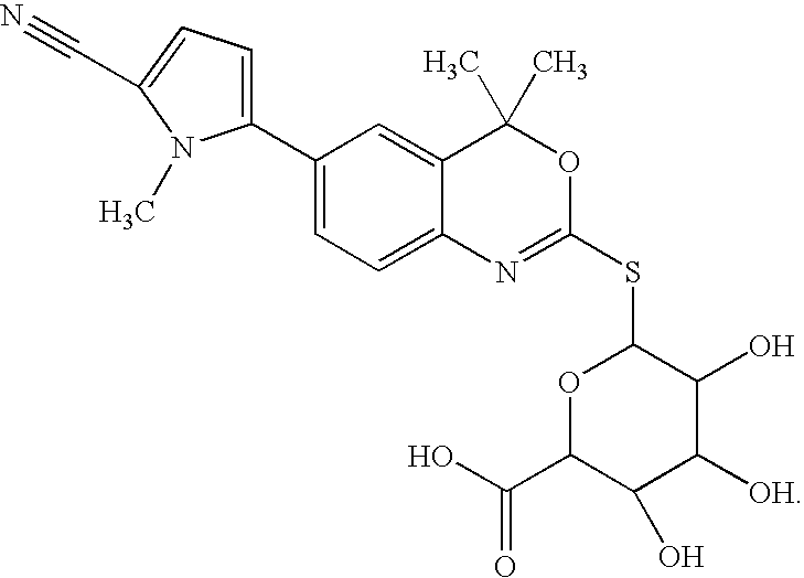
C1(C2=CC=C3C(=C2)C(C)(C)OC(SC2OC(C(O)=O)C(O)C([OH])C2O)=N3)=CC=C(C#N)N1C
